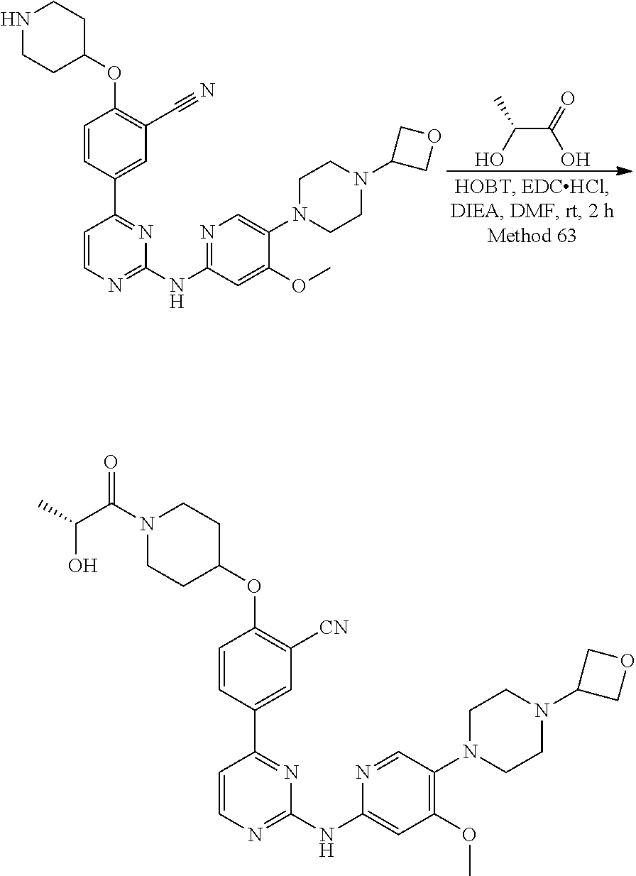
N1CCC(OC2=C(C#N)C=C(C3=NC(NC4=NC=C(N5CCN(C6COC6)CC5)C(OC)=C4)=NC=C3)C=C2)CC1.C(C(=O)O)(O)C.C1CC(OC2=C([CN])C=C(C3=NC(NC4=CC(OC)=C(N5CCN(C6COC6)CC5)C=N4)=NC=C3)C=C2)CCN1C(C(C)O)=O
